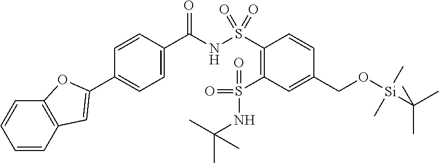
C1=CC2=C(C=C1)OC(C1=CC=C(C(NS(C3=C(S(=O)(=O)NC(C)(C)C)C=C(CO[Si](C(C)(C)C)(C)C)C=C3)(=O)=O)=O)C=C1)=C2
